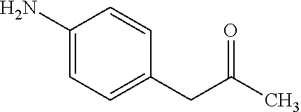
NC1=CC=C(CC(C)=O)C=C1
